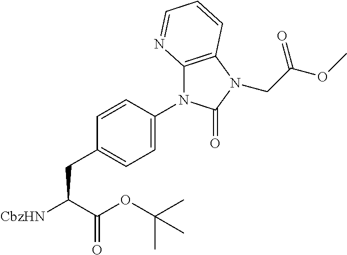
[CbzHN]C(C(OC(C)(C)C)=O)CC1=CC=C(N2C3=C(C=CC=N3)N(CC(OC)=O)C2=O)C=C1
